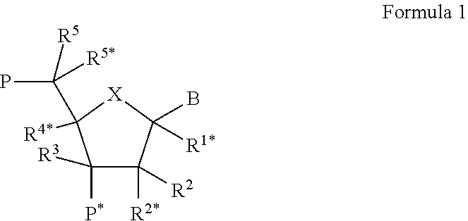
C1([P*])([R3])C([R2*])([R2])C(B)([R1*])[X]C1([R4*])C(P)([R5])[R5*]
